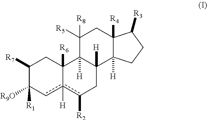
C1([R7])C([R9O])([R1])cc2([H])c([R2])CC3([H])C([H])(C2([R6])C1)C([R8])([R5])CC1([R4])C3([H])CCC1[R3]
